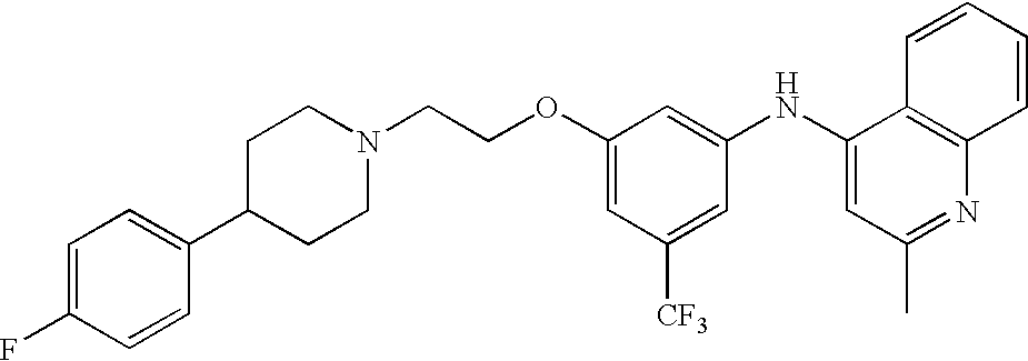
C1(C2CCN(CCOC3=CC([CF3])=CC(NC4=CC(C)=NC5=C4C=CC=C5)=C3)CC2)=CC=C(F)C=C1
